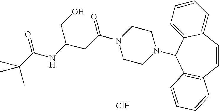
C12=C(C=CC3=CC=CC=C3C1N1CCN(C(CC(NC(C(C)(C)C)=O)CO)=O)CC1)C=CC=C2.Cl
